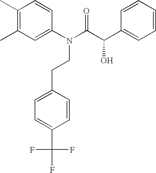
C1(C)=C(C)C=C(N(C(=O)C(C2=CC=CC=C2)O)CCC2=CC=C(C(F)(F)F)C=C2)C=C1
